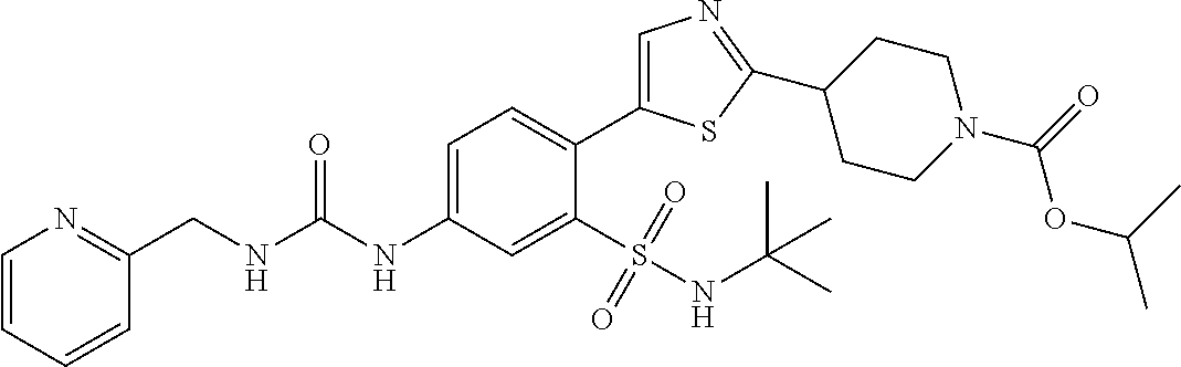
C1(CNC(NC2=CC=C(C3=CN=C(C4CCN(C(OC(C)C)=O)CC4)S3)C(S(=O)(=O)NC(C)(C)C)=C2)=O)=NC=CC=C1
